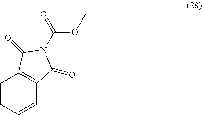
C1=CC=CC2=C1C(=O)N(C(=O)OCC)C2=O
